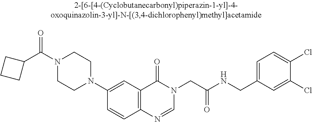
N1(C(C2CCC2)=O)CCN(C2=CC3=C(C=C2)N=CN(CC(=O)NCC2=CC=C(Cl)C(Cl)=C2)C3=O)CC1
